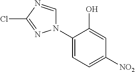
C1(N2C=NC(Cl)=N2)=CC=C([NO2])C=C1O
